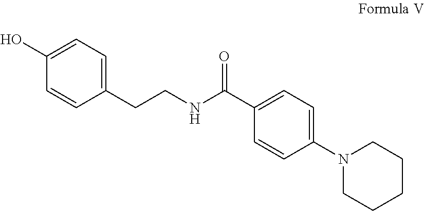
C1(CCNC(C2=CC=C(N3CCCCC3)C=C2)=O)=CC=C(O)C=C1
